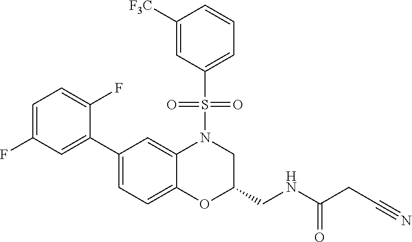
C1=C(F)C=C(C2=CC=C3C(=C2)N(S(C2=CC=CC([F3C])=C2)(=O)=O)CC(CNC(=O)CC#N)O3)C(F)=C1
